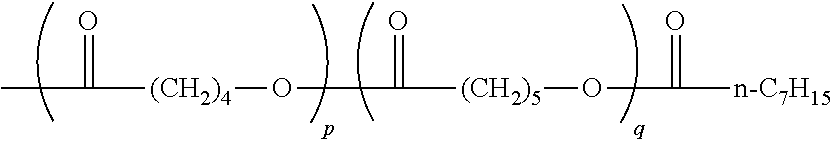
CC(=O)[(CH2)4]OC(=O)[(CH2)5]OC(=O)[n-C7H15]
